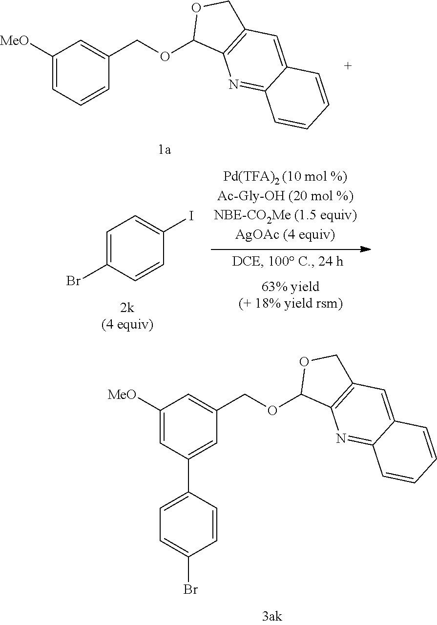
C1([MeO])=CC=CC(COC2C3=C(CO2)C=C2C(=N3)C=CC=C2)=C1.C1=C(Br)C=CC(I)=C1.C1([MeO])=CC(C2=CC=C(Br)C=C2)=CC(COC2C3=C(CO2)C=C2C(=N3)C=CC=C2)=C1
